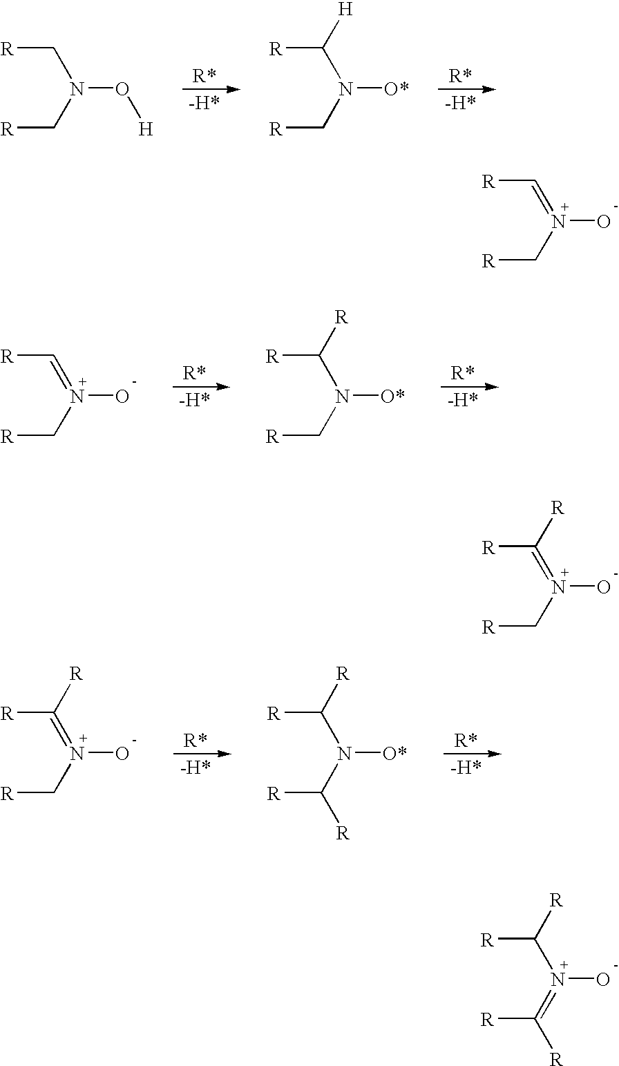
[R]CN(O)=C[R].[R]CN(O)=C([R])[R].[R]C(=N(O)C([R])[R])[R].[R]CN(O[H])C[R].[R]CN([O*])C([R])[H].[R]CN(O)=C[R].[R]CN([O*])C([R])[R].[R]CN(O)=C([R])[R].[R]C(N([O*])C([R])[R])[R]
